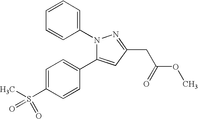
N1(C2=CC=CC=C2)C(C2=CC=C(S(=O)(C)=O)C=C2)=CC(CC(OC)=O)=N1
